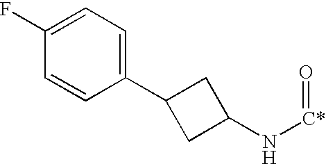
C1(F)=CC=C(C2CC(N[C*]=O)C2)C=C1
